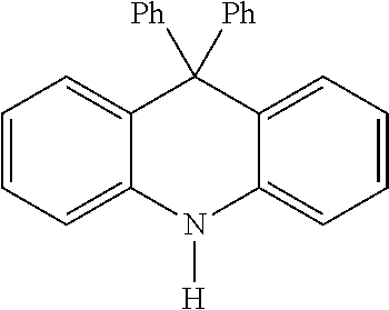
C1=CC=C2C(=C1)C([Ph])([Ph])C1=CC=CC=C1N2[H]
